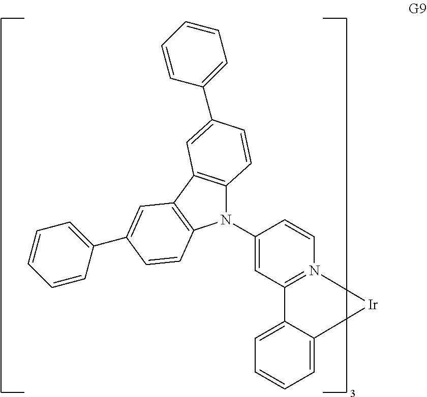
C1=C2C(=CC=C1)[Ir]N1=C2C=C(N2C3=C(C4=C2C=CC(C2=CC=CC=C2)=C4)C=C(C2=CC=CC=C2)C=C3)C=C1
